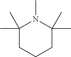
C1(C)(C)CCCC(C)(C)N1C
